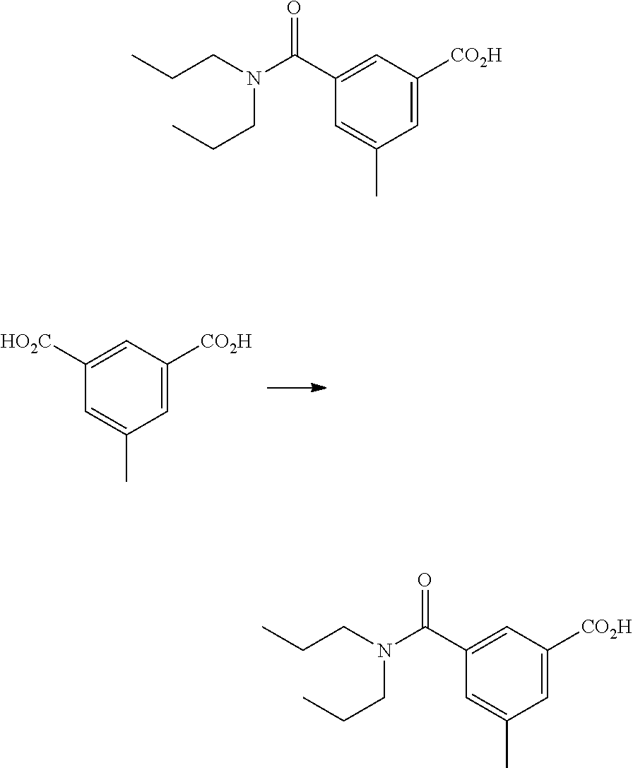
C1([HO2C])=CC([CO2H])=CC(C)=C1.C1(C(N(CCC)CCC)=O)=CC([CO2H])=CC(C)=C1.C1(C(N(CCC)CCC)=O)=CC([CO2H])=CC(C)=C1
